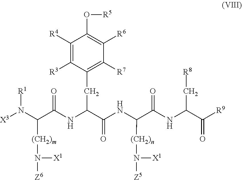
C1([R4])=C([R3])C(CC(NC(C(N([X3])[R1])[(CH2)m]N([X1])[Z6])=O)C(NC(C(NC(C([R9])=O)C[R8])=O)[(CH2)n]N([Z5])[X1])=O)=C([R7])C([R6])=C1O[R5]
